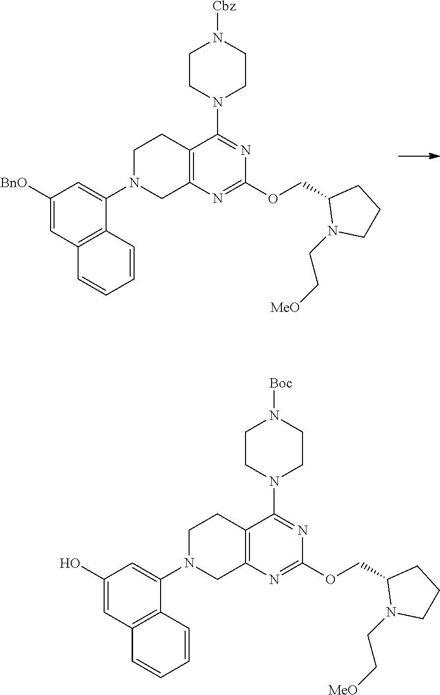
C12=C(N=C(OCC3N(CC[MeO])CCC3)N=C1N1CCN([Cbz])CC1)CN(C1=CC([BnO])=CC3=C1C=CC=C3)CC2.C12=C(N=C(OCC3N(CC[MeO])CCC3)N=C1N1CCN([Boc])CC1)CN(C1=CC(O)=CC3=C1C=CC=C3)CC2
